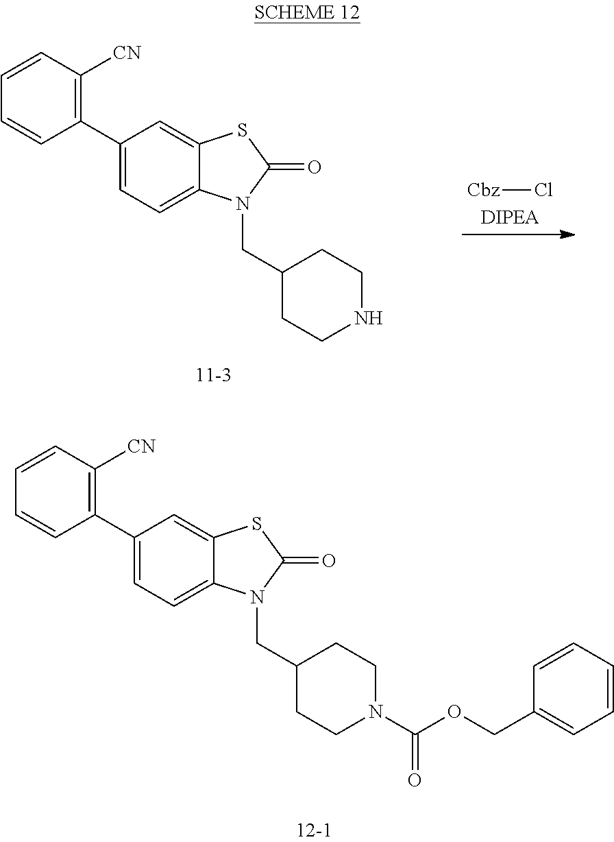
C1=C(C2=C([CN])C=CC=C2)C=C2C(=C1)N(CC1CCN(C(OCC3=CC=CC=C3)=O)CC1)C(=O)S2.C1=C(C2=C([CN])C=CC=C2)C=C2C(=C1)N(CC1CCNCC1)C(=O)S2.[Cbz]Cl
